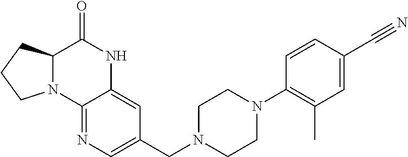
N12C(C(=O)NC3=CC(CN4CCN(C5=C(C)C=C(C#N)C=C5)CC4)=CN=C13)CCC2
